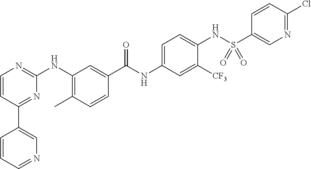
C1(C2=CN=CC=C2)=NC(NC2=C(C)C=CC(C(NC3=CC=C(NS(C4=CN=C(Cl)C=C4)(=O)=O)C([CF3])=C3)=O)=C2)=NC=C1
